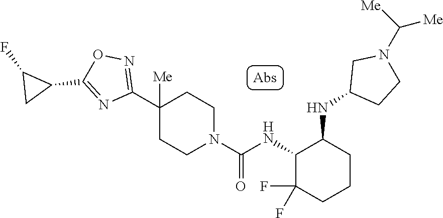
C1(C2([Me])CCN(C(=O)NC3C(F)(F)CCCC3NC3CCN(C([Me])[Me])C3)CC2)=NOC(C2C(F)C2)=N1
